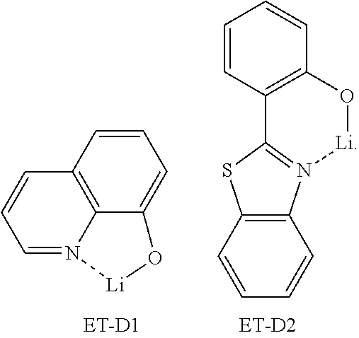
C1=CC2=C(C=C1)N1=C(S2)C2=C(O[Li]1)C=CC=C2.C1=N2C3=C(C=C1)C=CC=C3O[Li]2
